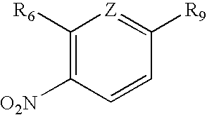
C1([R6])=C([O2N])C=CC([R9])=[Z]1
